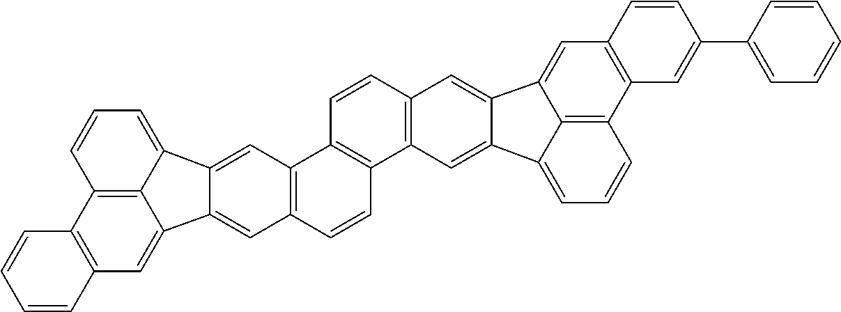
C12=C(C=C3C4=C1C=CC=C4C1=CC4=C(C=CC5=C4C=CC4=C5C=C5C(=C4)C4=CC6=C(C7=C4C5=CC=C7)C=C(C4=CC=CC=C4)C=C6)C=C31)C=CC=C2
